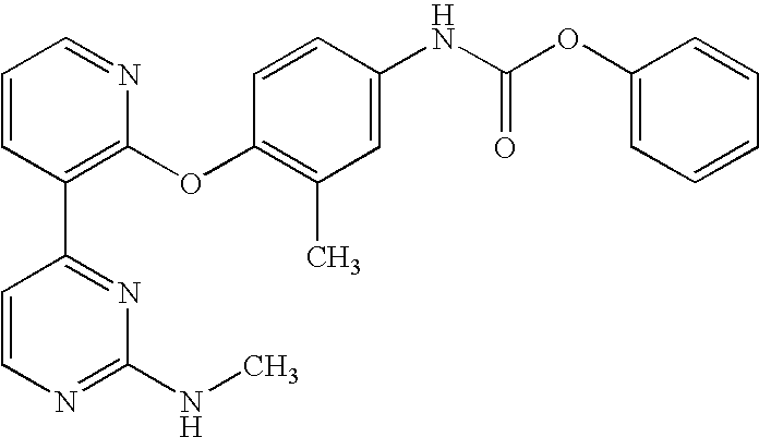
C1=CC(C2=NC(NC)=NC=C2)=C(OC2=C(C)C=C(NC(OC3=CC=CC=C3)=O)C=C2)N=C1
